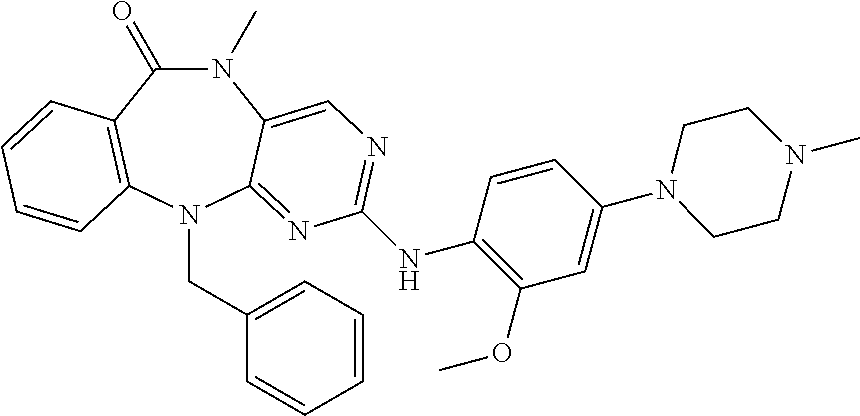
N1(C)C(=O)C2=C(N(CC3=CC=CC=C3)C3=NC(NC4=C(OC)C=C(N5CCN(C)CC5)C=C4)=NC=C13)C=CC=C2
